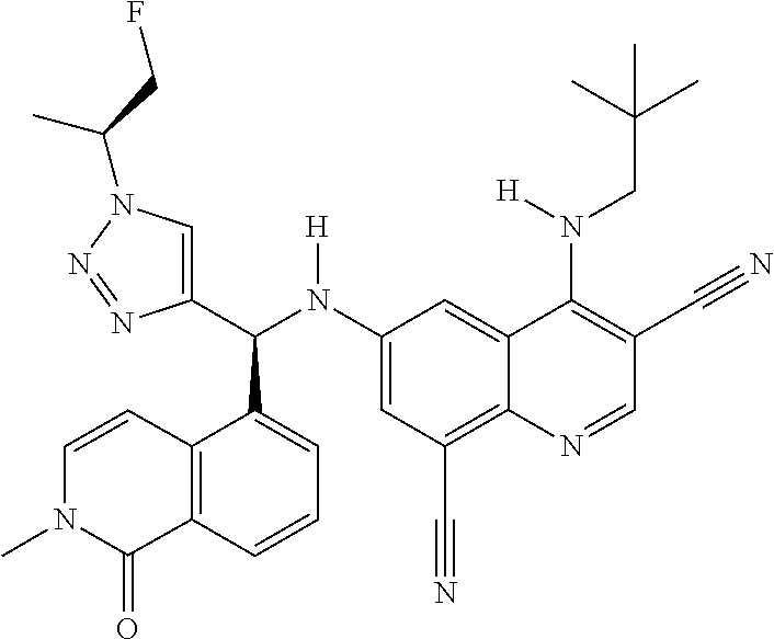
C1(N(C(C2=CN(C(CF)C)N=N2)C2=CC=CC3=C2C=CN(C)C3=O)[H])=CC(C#N)=C2C(=C1)C(N(CC(C)(C)C)[H])=C(C#N)C=N2
